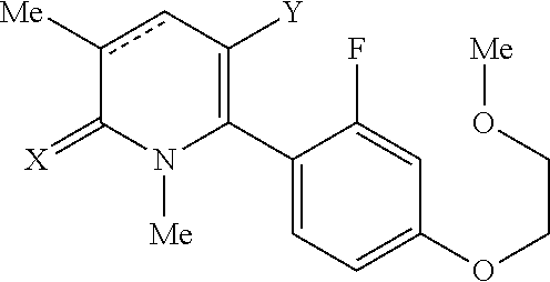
C1(C2=C([Y])cc([Me])C(=[X])N2[Me])=CC=C(OCCO[Me])C=C1F
